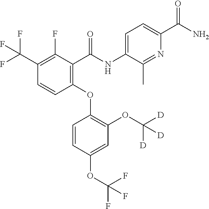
C1(F)=C(C(F)(F)F)C=CC(OC2=C(OC([D])([D])[D])C=C(OC(F)(F)F)C=C2)=C1C(NC1=CC=C(C(N)=O)N=C1C)=O
